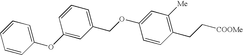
O(C1=CC([Me])=C(CC[COOMe])C=C1)CC1=CC=CC(OC2=CC=CC=C2)=C1
